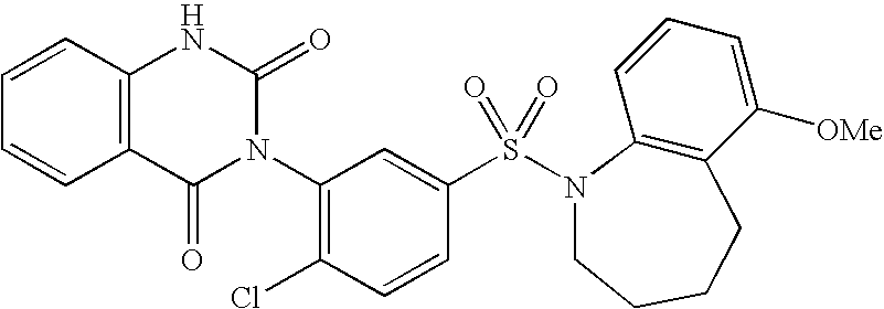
C1=CC2=C(C=C1)C(=O)N(C1=C(Cl)C=CC(S(=O)(=O)N3C4=C(C([OMe])=CC=C4)CCCC3)=C1)C(=O)N2
